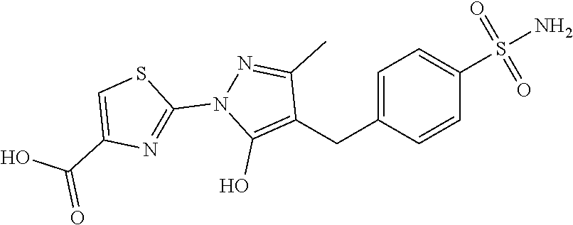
C1=C(CC2=C(O)N(C3=NC(C(O)=O)=CS3)N=C2C)C=CC(S(N)(=O)=O)=C1
